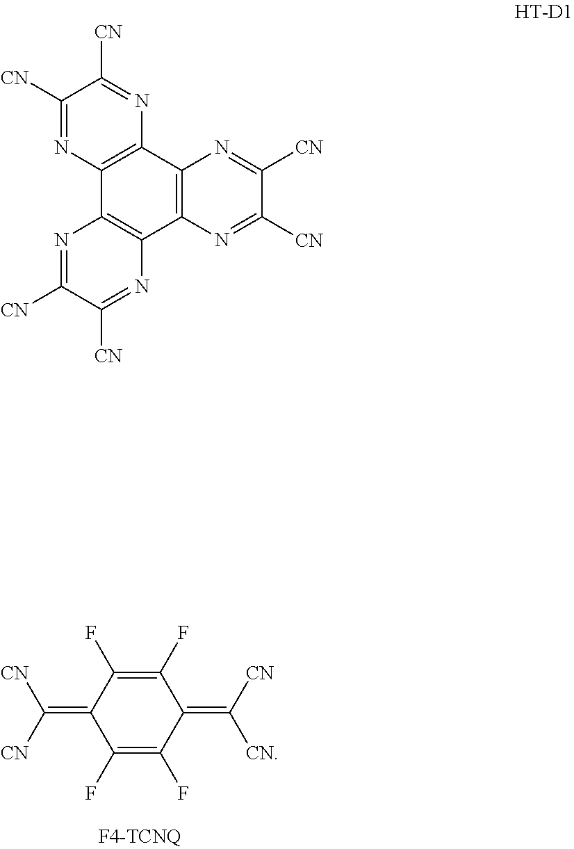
C1(F)=C(F)C(=C([CN])[CN])C(F)=C(F)C1=C([CN])[CN].C1([CN])=NC2=C(N=C1[CN])C1=C(C3=C2N=C([CN])C([CN])=N3)N=C([CN])C([CN])=N1
